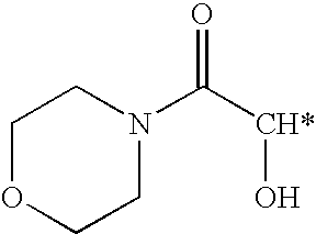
C1OCCN(C([CH*]O)=O)C1
